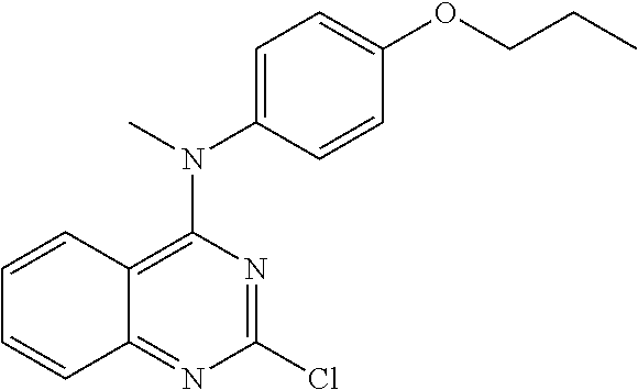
C12=NC(Cl)=NC(N(C)C3=CC=C(OCCC)C=C3)=C1C=CC=C2
